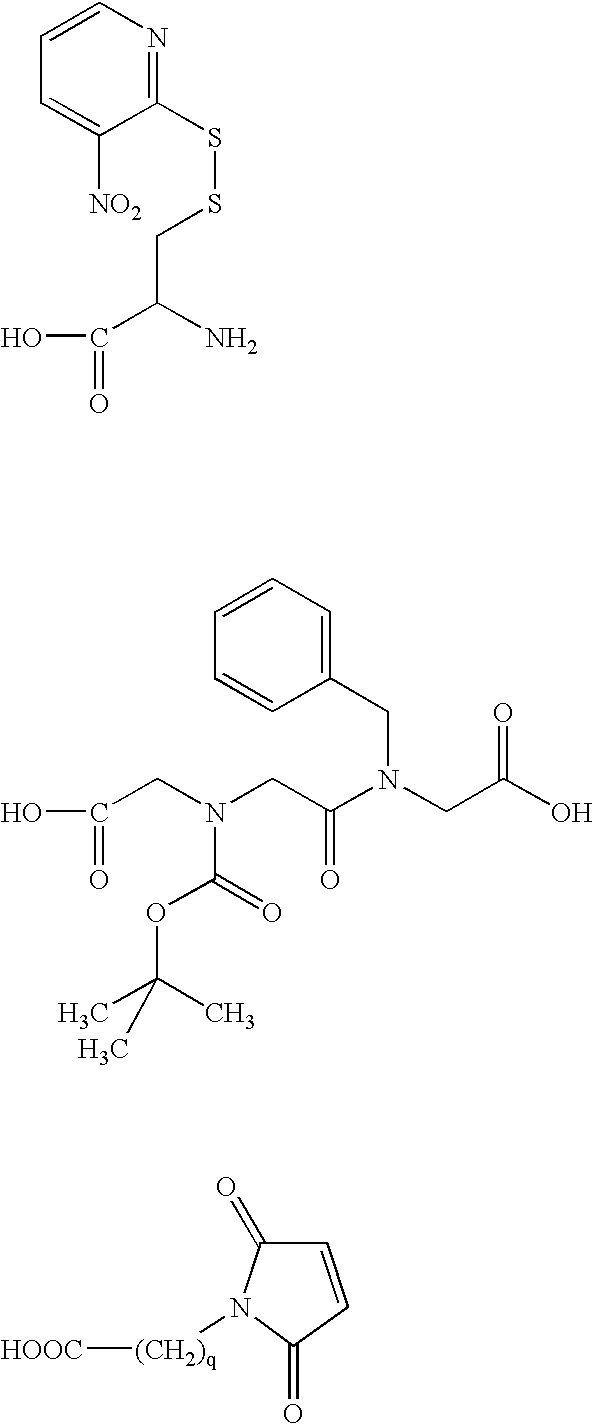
C1=C([NO2])C(SSCC(C(=O)O)N)=NC=C1.C1=CC(CN(C(=O)CN(C(=O)OC(C)(C)C)CC(=O)O)CC(=O)O)=CC=C1.C1=CC(=O)N([(CH2)q][HOOC])C1=O
